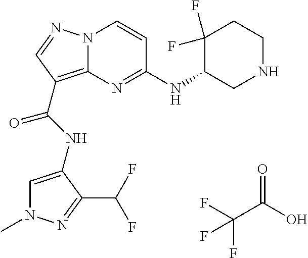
N12C(=C(C(NC3=CN(C)N=C3C(F)F)=O)C=N1)N=C(NC1CNCCC1(F)F)C=C2.C(C(=O)O)(F)(F)F
